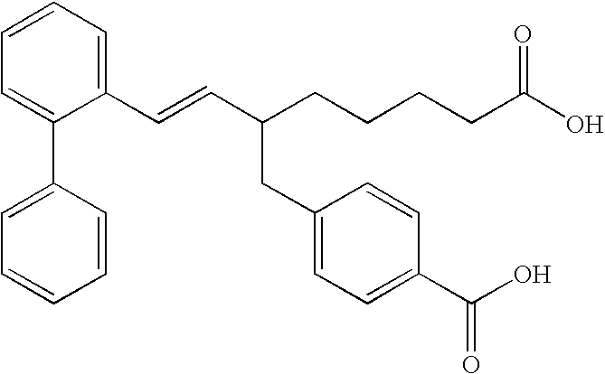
C1=CC=C(C=CC(CCCCC(O)=O)CC2=CC=C(C(=O)O)C=C2)C(C2=CC=CC=C2)=C1
